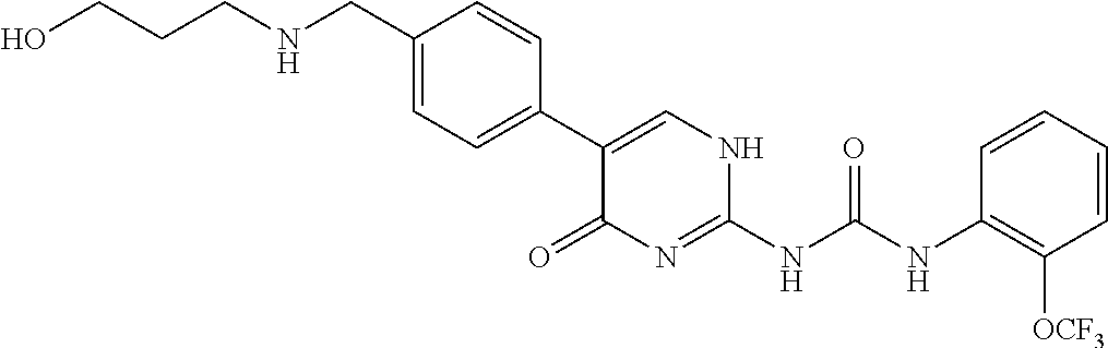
OCCCNCC1=CC=C(C2=CNC(NC(NC3=C([OCF3])C=CC=C3)=O)=NC2=O)C=C1
